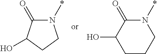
N1(*)C(=O)C(O)CC1.C1(O)CCCN(*)C1=O
